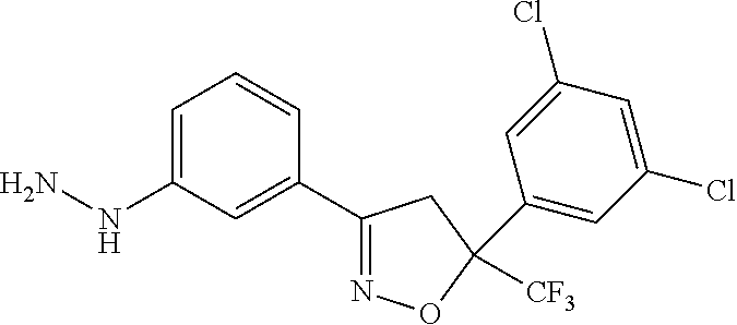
C1=C(NN)C=C(C2=NOC([CF3])(C3=CC(Cl)=CC(Cl)=C3)C2)C=C1
